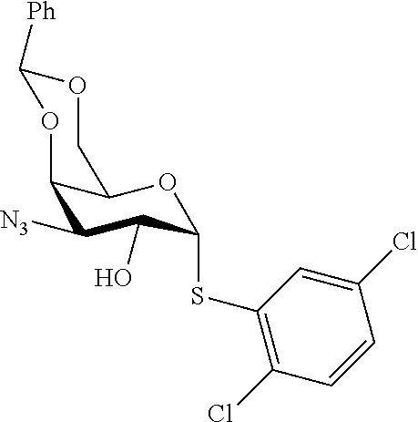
C1([N3])C(O)C(SC2=C(Cl)C=CC(Cl)=C2)OC2C1OC([Ph])OC2
